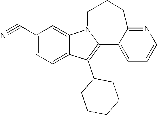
C1(C#N)=CC=C2C(=C1)N1C(=C2C2CCCCC2)C2=CC=CN=C2CCC1
